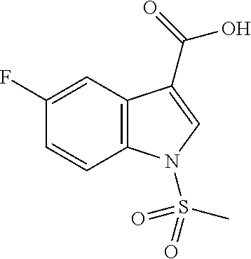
C1(F)=CC2=C(C=C1)N(S(=O)(C)=O)C=C2C(=O)O
